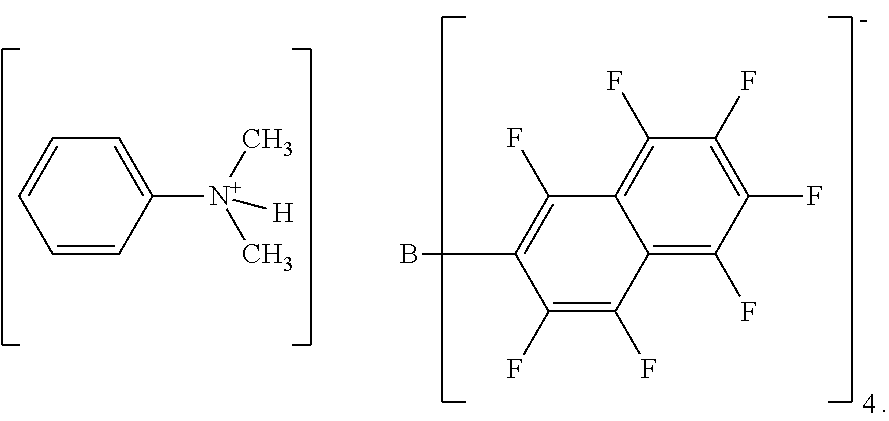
C1=CC([N+]([H])(C)C)=CC=C1.C12=C(F)C(F)=C(F)C(F)=C1C(F)=C(B)C(F)=C2F
